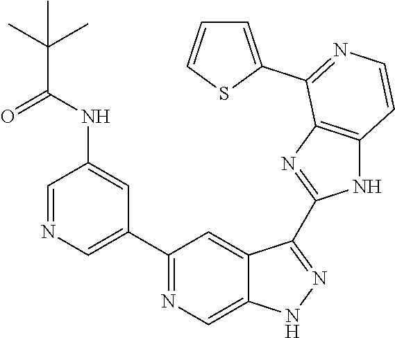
C1=NC=C(C2=NC=C3C(=C2)C(C2=NC4=C(N2)C=CN=C4C2=CC=CS2)=NN3)C=C1NC(C(C)(C)C)=O
